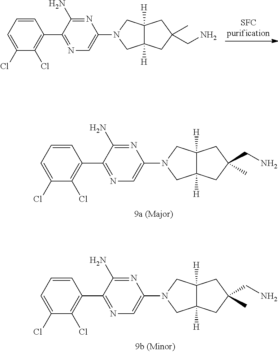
C12([H])C([H])(CC(CN)(C)C1)CN(C1=CN=C(C3=C(Cl)C(Cl)=CC=C3)C(N)=N1)C2.C12([H])C([H])(CC(C)(CN)C1)CN(C1=CN=C(C3=C(Cl)C(Cl)=CC=C3)C(N)=N1)C2.C12([H])C([H])(CC(C)(CN)C1)CN(C1=CN=C(C3=C(Cl)C(Cl)=CC=C3)C(N)=N1)C2
